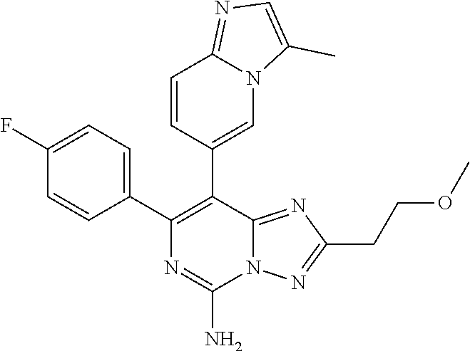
C1(C2=C(C3=CN4C(=NC=C4C)C=C3)C3=NC(CCOC)=NN3C(N)=N2)=CC=C(F)C=C1
